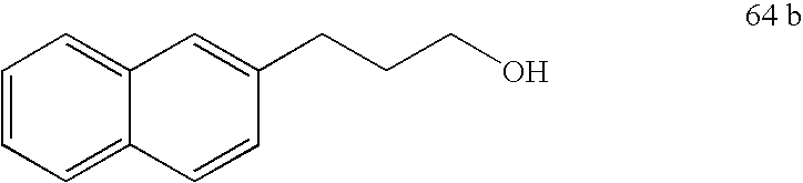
C12=CC=CC=C1C=CC(CCCO)=C2
